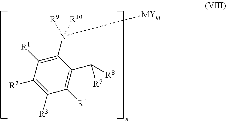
C1(N([R9])([R10])[MYm])=C([R1])C([R2])=C([R3])C([R4])=C1C([R8])[R7]
